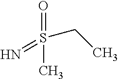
O=S(CC)(=N)C
